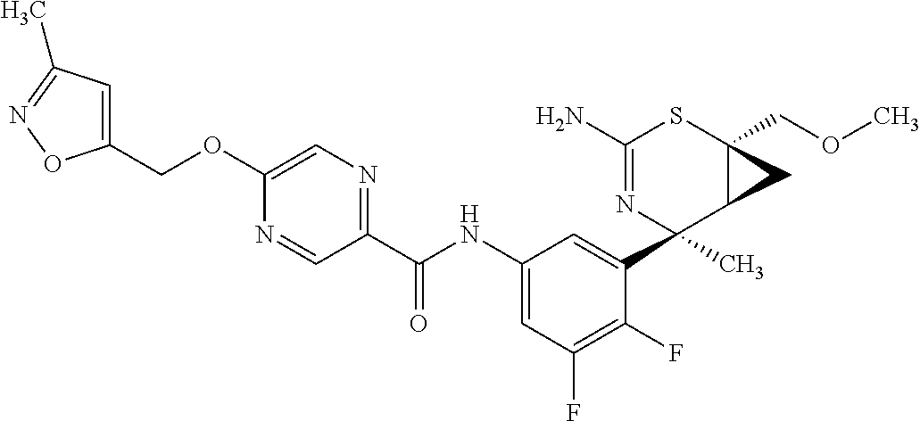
N1=CC(C(NC2=CC(F)=C(F)C(C3(C)C4C(COC)(SC(N)=N3)C4)=C2)=O)=NC=C1OCC1=CC(C)=NO1
